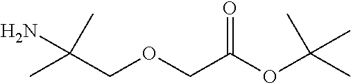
CC(COCC(OC(C)(C)C)=O)(N)C
